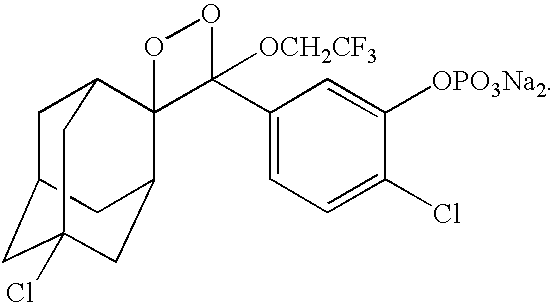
C1C2CC3(Cl)CC(C4(C1C3)C(C1=CC=C(Cl)C([OPO3Na2])=C1)([OCH2CF3])OO4)C2
